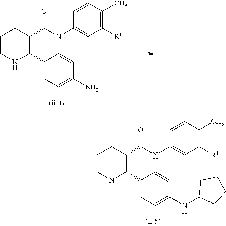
C1(C(=O)NC2=CC([R1])=C(C)C=C2)C(C2=CC=C(NC3CCCC3)C=C2)NCCC1.C1(C(=O)NC2=CC([R1])=C(C)C=C2)C(C2=CC=C(N)C=C2)NCCC1
